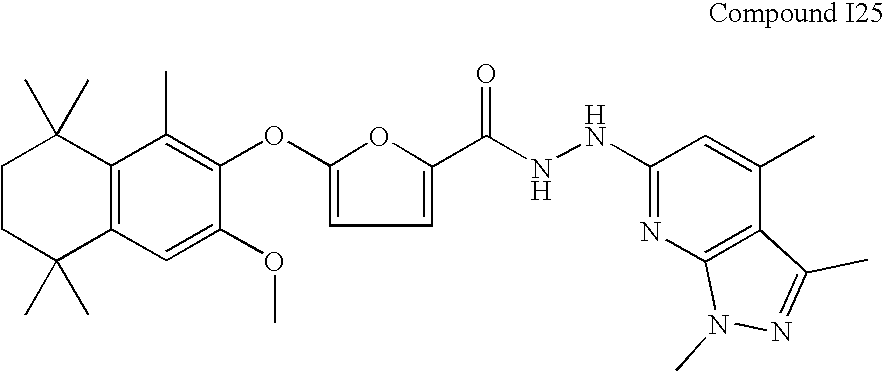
C12=C(C(C)=C(OC3=CC=C(C(=O)NNC4=NC5=C(C(C)=C4)C(C)=NN5C)O3)C(OC)=C1)C(C)(C)CCC2(C)C
